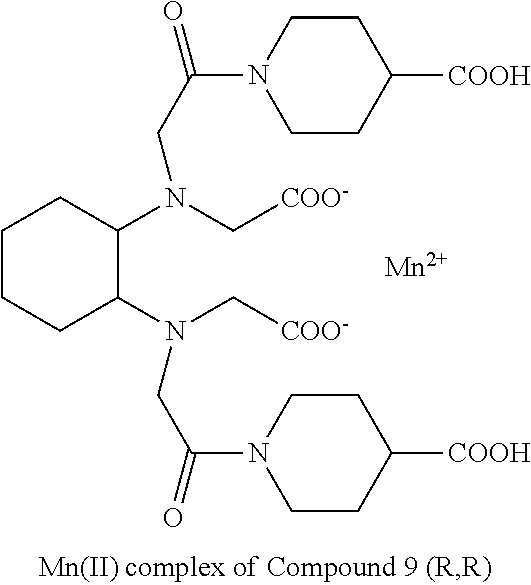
C1CCC(N(C[COO-])CC(=O)N2CCC([COOH])CC2)C(N(C[COO-])CC(=O)N2CCC([COOH])CC2)C1.[Mn]
